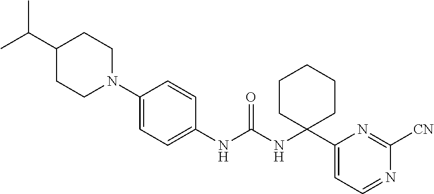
C1(C(C)C)CCN(C2=CC=C(NC(NC3(C4=CC=NC([CN])=N4)CCCCC3)=O)C=C2)CC1
